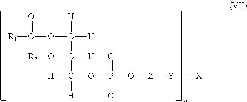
C([H])(C(OC([R1])=O)([H])[H])(C([H])([H])OP(O[Z][Y][X])(=O)[O-])O[R2]
